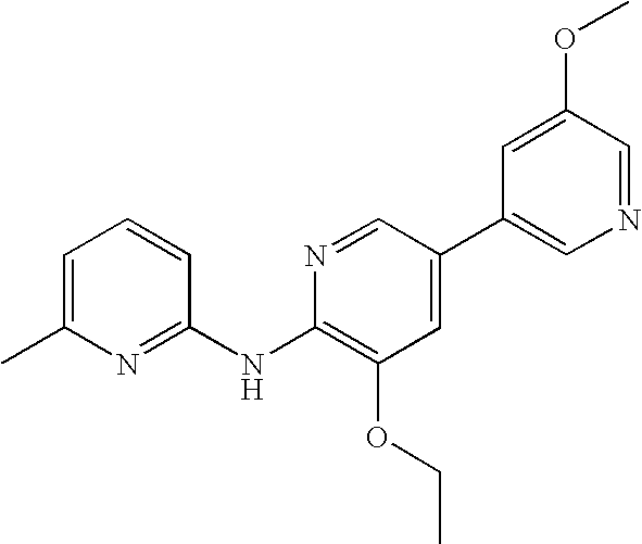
C1=C(C)N=C(NC2=C(OCC)C=C(C3=CN=CC(OC)=C3)C=N2)C=C1
